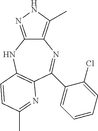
C12=C(C)NN=C1NC1=C(N=C(C)C=C1)C(C1=CC=CC=C1Cl)=N2
